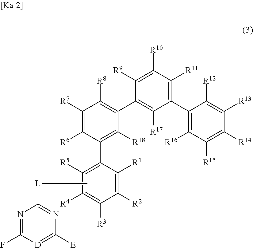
C1([R7])=C([R6])C(C2=C([R5])C([R4])=C([R3])C([R2])=C2[R1])=C([R18])C(C2=C([R17])C(C3=C([R16])C([R15])=C([R14])C([R13])=C3[R12])=C([R11])C([R10])=C2[R9])=C1[R8].C[L]C1=NC([E])=[D]C(F)=N1
